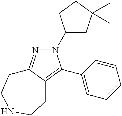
N1(C2CC(C)(C)CC2)N=C2C(=C1C1=CC=CC=C1)CCNCC2
